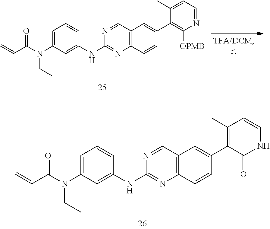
N1=CC2=C(N=C1NC1=CC(N(C(C=C)=O)CC)=CC=C1)C=CC(C1=C(C)C=CNC1=O)=C2.N1=CC2=C(N=C1NC1=CC(N(C(C=C)=O)CC)=CC=C1)C=CC(C1=C([OPMB])N=CC=C1C)=C2
